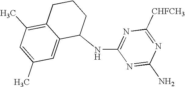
C1(NC2=NC([CHFCH3])=NC(N)=N2)CCCC2=C(C)C=C(C)C=C12
